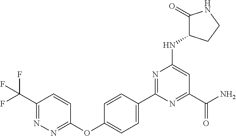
N1=C(C2=CC=C(OC3=NN=C(C(F)(F)F)C=C3)C=C2)N=C(C(=O)N)C=C1NC1CCNC1=O
